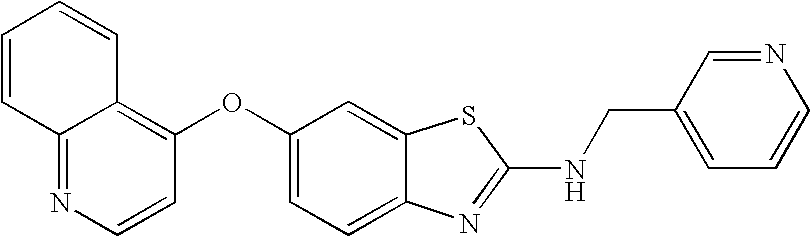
N1=C2C(=C(OC3=CC=C4C(=C3)SC(NCC3=CC=CN=C3)=N4)C=C1)C=CC=C2
